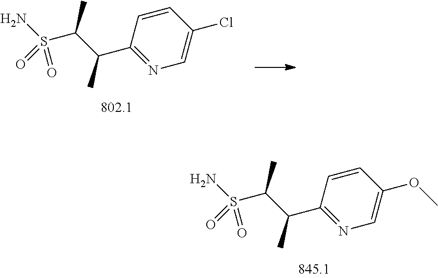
C1=C(Cl)C=CC(C(C(S(N)(=O)=O)C)C)=N1.C1=C(OC)C=CC(C(C(S(N)(=O)=O)C)C)=N1
